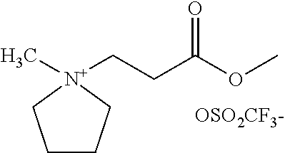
C1CC[N+](C)(CCC(OC)=O)C1.[OSO2CF3-]
